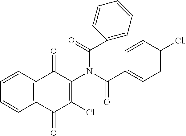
C12=C(C=CC=C1)C(=O)C(N(C(C1=CC=C(Cl)C=C1)=O)C(=O)C1=CC=CC=C1)=C(Cl)C2=O
